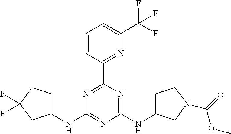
C1(NC2CCC(F)(F)C2)=NC(NC2CCN(C(OC)=O)C2)=NC(C2=NC(C(F)(F)F)=CC=C2)=N1
